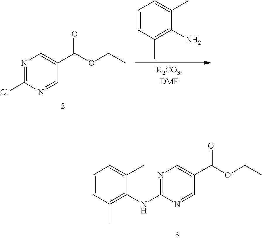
N1=C(Cl)N=CC(C(=O)OCC)=C1.C1=CC(C)=C(N)C(C)=C1.N1=C(NC2=C(C)C=CC=C2C)N=CC(C(=O)OCC)=C1
